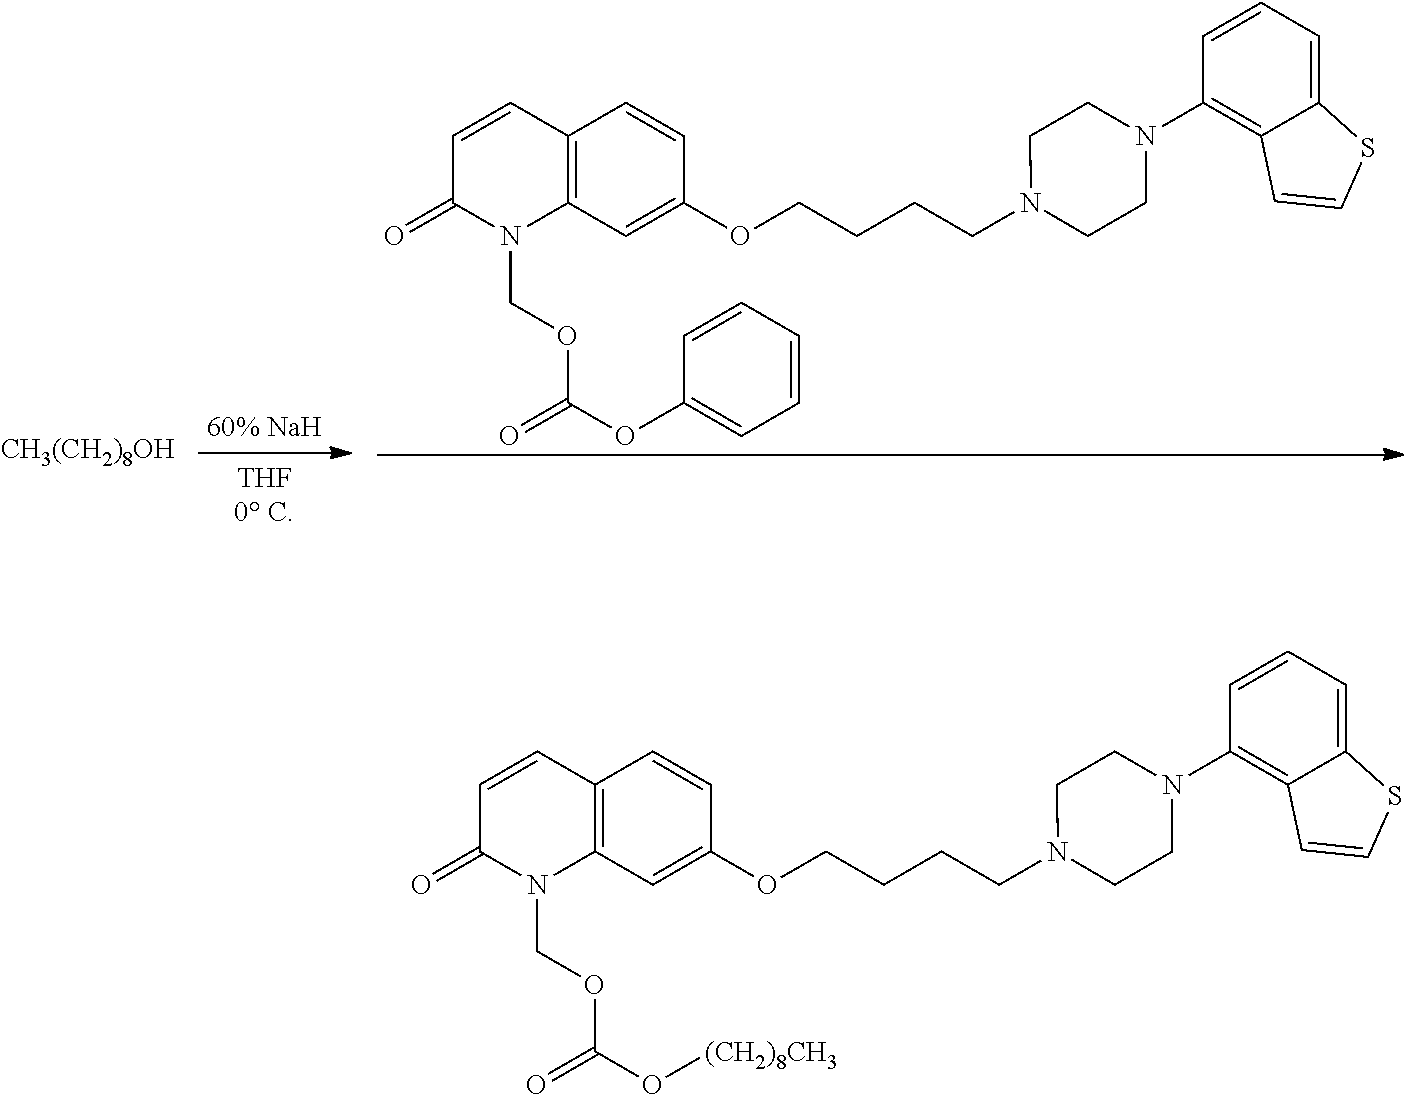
C1=CC2=C(N(COC(OC3=CC=CC=C3)=O)C1=O)C=C(OCCCCN1CCN(C3=C4C(=CC=C3)SC=C4)CC1)C=C2.[CH3(CH2)8OH].C1=CC2=C(N(COC(O[(CH2)8CH3])=O)C1=O)C=C(OCCCCN1CCN(C3=C4C(=CC=C3)SC=C4)CC1)C=C2
